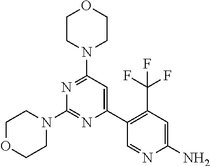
C1OCCN(C2=NC(C3=C(C(F)(F)F)C=C(N)N=C3)=CC(N3CCOCC3)=N2)C1
